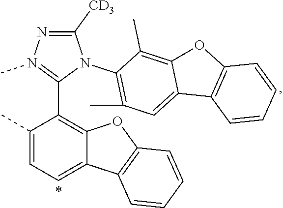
C1([CD3])=NN(C)=C(C2=C3C(=CC=C2C)C2=C(O3)C=CC=C2)N1C1=C(C)C=C2C(=C1C)OC1=C2C=CC=C1
